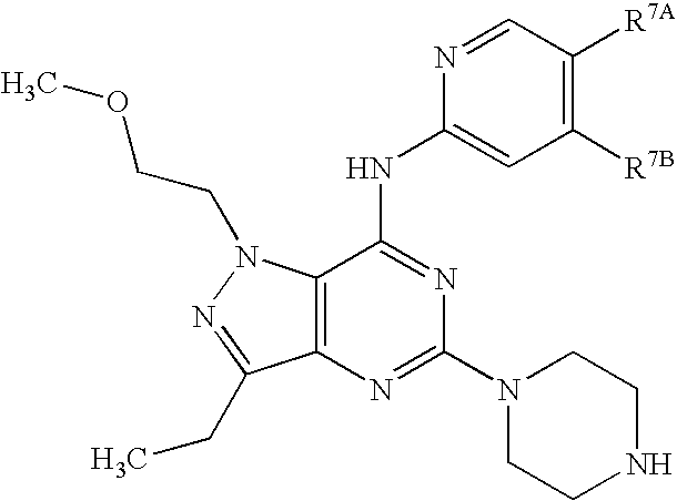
C12=C(N=C(N3CCNCC3)N=C1NC1=CC([R7B])=C([R7A])C=N1)C(CC)=NN2CCOC
